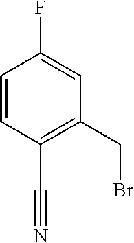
C1=CC(C#N)=C(CBr)C=C1F
